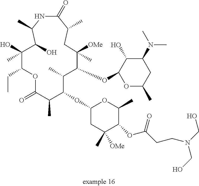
C1(OC2C(C)C(OC3OC(C)CC(N(C)C)C3O)C([OMe])(C)CC(C)C(=O)NC(C)C(O)C(C)(O)C(CC)OC(=O)C2C)CC(C)([OMe])C(OC(CCN(CO)CO)=O)C(C)O1
